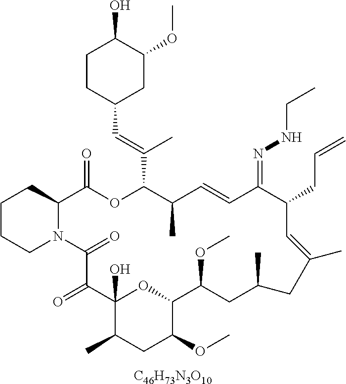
[C46H73N3O10].C1CCN2C(C1)C(=O)OC(C(=CC1CC(OC)C(O)CC1)C)C(C)C=CC(=NNCC)C(CC=C)C=C(C)CC(C)CC(OC)C1OC(O)(C(=O)C2=O)C(C)CC1OC
